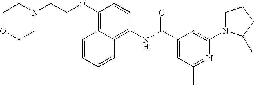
N1(C2=CC(C(NC3=C4C=CC=CC4=C(OCCN4CCOCC4)C=C3)=O)=CC(C)=N2)CCCC1C
